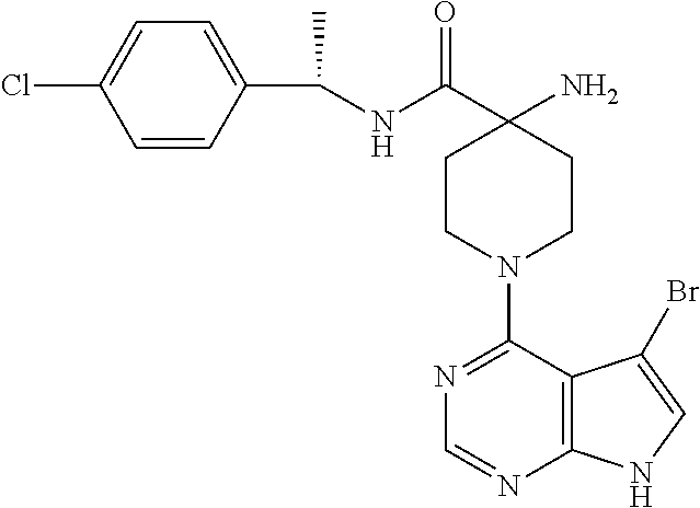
C(NC(C1(N)CCN(C2=NC=NC3=C2C(Br)=CN3)CC1)=O)(C1=CC=C(Cl)C=C1)C
